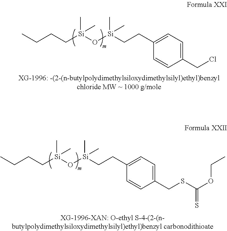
CCCC[Si](O[Si](CCC1=CC=C(CSC(OCC)=S)C=C1)(C)C)(C)C.CCCC[Si](O[Si](CCC1=CC=C(CCl)C=C1)(C)C)(C)C
